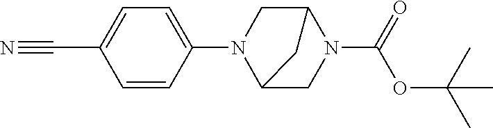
C1(C#N)=CC=C(N2C3CN(C(=O)OC(C)(C)C)C(C2)C3)C=C1
